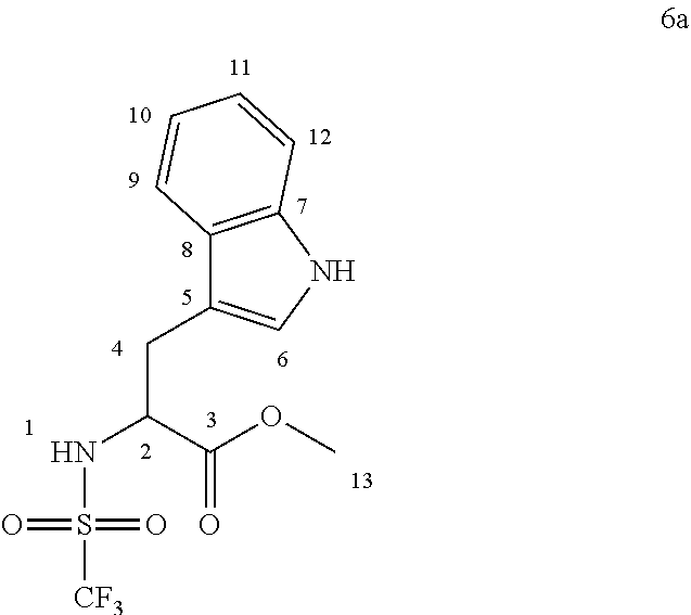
N(C(C(OC)=O)CC1=CNC2=C1C=CC=C2)S([CF3])(=O)=O
